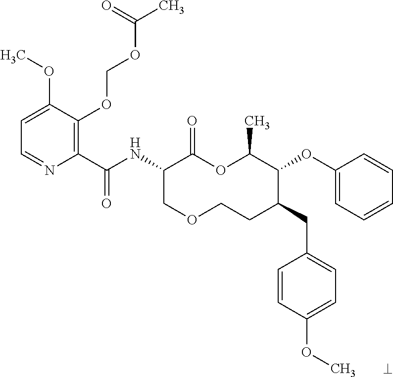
C1(C(NC2COCCC(CC3=CC=C(OC)C=C3)C(OC3=CC=CC=C3)C(C)OC2=O)=O)=C(OCOC(C)=O)C(OC)=CC=N1
